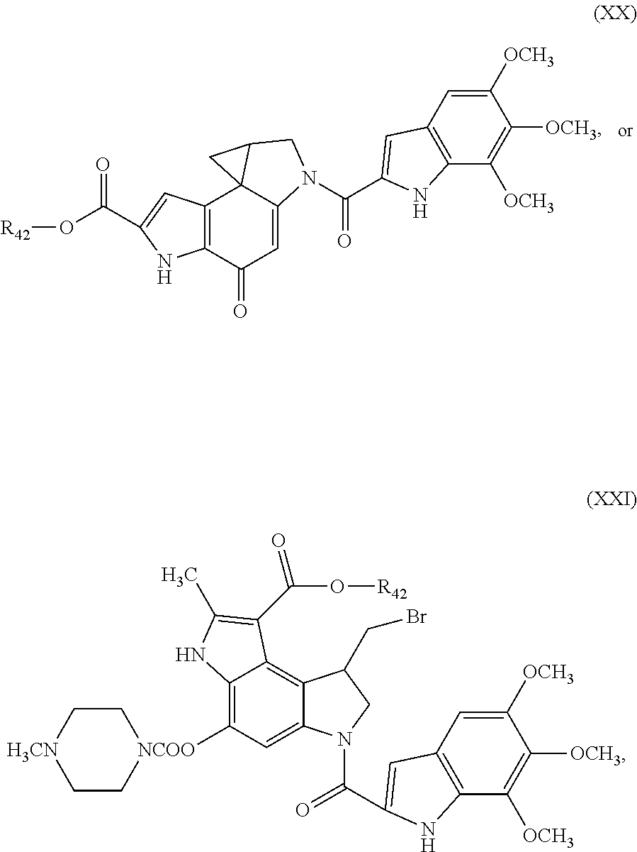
C12=C(C(=O)C=C3C14C(CN3C(=O)C1=CC3=C(C([OCH3])=C([OCH3])C([OCH3])=C3)N1)C4)NC(C(O[R42])=O)=C2.C12=C([NCOO]3CC[H3CN]CC3)C=C3C(=C1C(C(O[R42])=O)=C(C)N2)C(CBr)CN3C(=O)C1=CC2=C(C([OCH3])=C([OCH3])C([OCH3])=C2)N1
